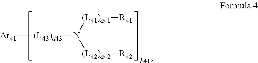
[Ar41][(L43)a43]N([(L41)a41][R41])[(L42)a42][R42]
